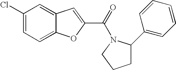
C1(C(=O)N2C(C3=CC=CC=C3)CCC2)=CC2=CC(Cl)=CC=C2O1
